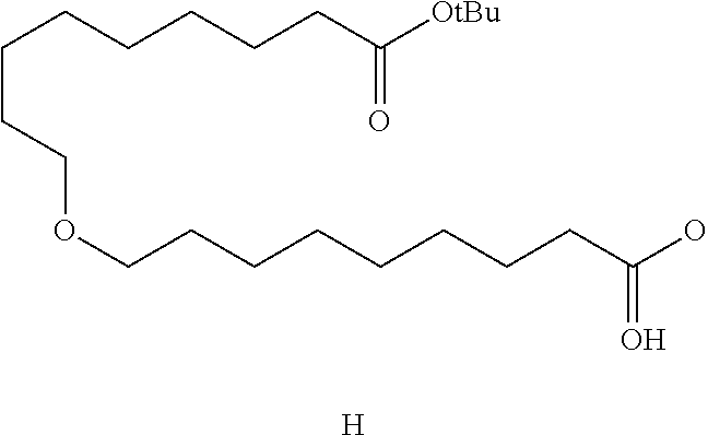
C(CCCCCC([OtBu])=O)CCOCCCCCCCCC(O)=O.[H]
